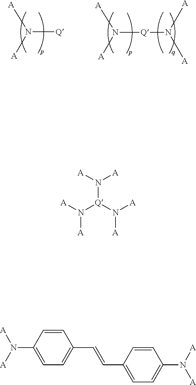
[Q]N([A])[A].[Q](N([A])[A])N([A])[A].[Q](N([A])[A])(N([A])[A])N([A])[A].C1=CC(N([A])[A])=CC=C1C=CC1=CC=C(N([A])[A])C=C1
